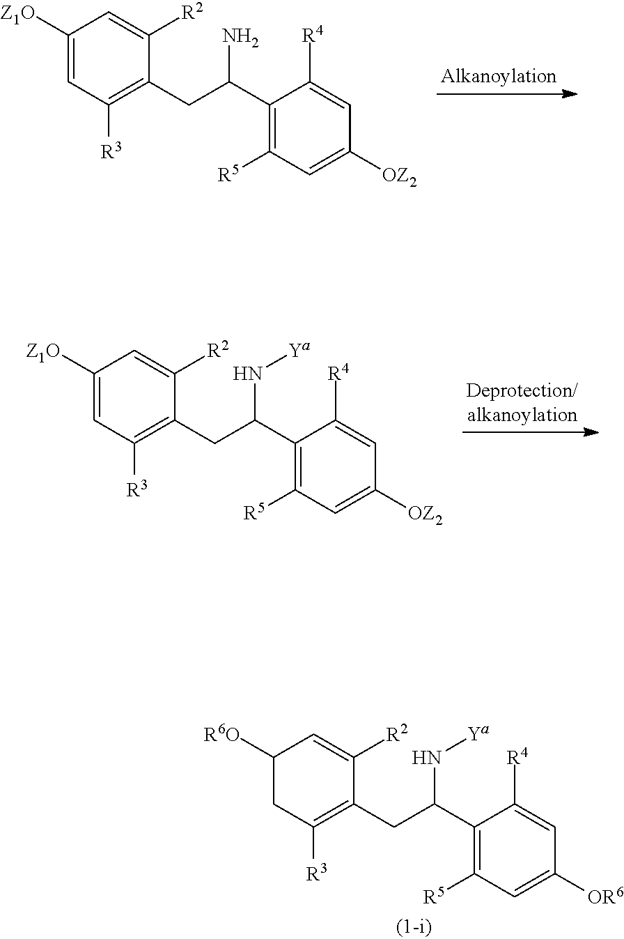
C1([Z1O])=CC([R3])=C(CC(C2=C([R5])C=C([OZ2])C=C2[R4])N)C([R2])=C1.C1([Z1O])=CC([R3])=C(CC(C2=C([R5])C=C([OZ2])C=C2[R4])N[Ya])C([R2])=C1.C1([R6O])CC([R3])=C(CC(C2=C([R5])C=C([OR6])C=C2[R4])N[Ya])C([R2])=C1
